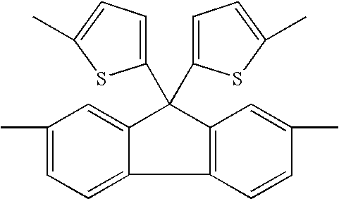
C1(C)=CC=C2C(=C1)C(C1=CC=C(C)S1)(C1=CC=C(C)S1)C1=C2C=CC(C)=C1
